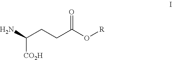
[CO2H]C(N)CCC(O[R])=O
